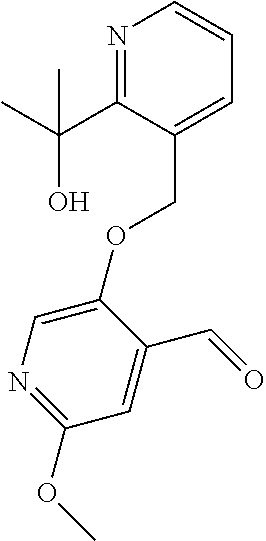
N1=C(C(C)(O)C)C(COC2=CN=C(OC)C=C2C=O)=CC=C1
